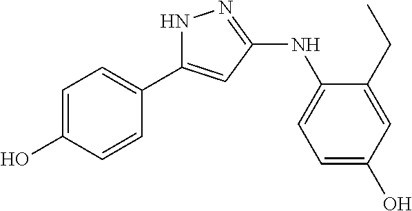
C1=C(O)C=CC(C2=CC(NC3=CC=C(O)C=C3CC)=NN2)=C1
